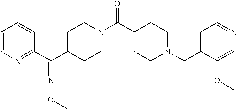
C1=CN=C(C(C2CCN(C(C3CCN(CC4=CC=NC=C4OC)CC3)=O)CC2)=NOC)C=C1
